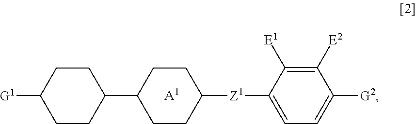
C1([E2])=C([E1])C([Z1]C2CCC(C3CCC([G1])CC3)CC2)=CC=C1[G2].[A1]
